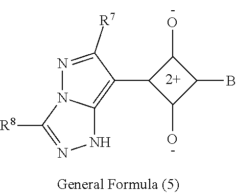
N1=C([R7])C(C2C(O)C(B)C2O)=C2N1C([R8])=NN2
